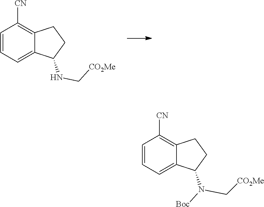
C1=CC=C2C(=C1[CN])CCC2N(C[CO2Me])[Boc].C1=CC=C2C(=C1[CN])CCC2NC[CO2Me]
